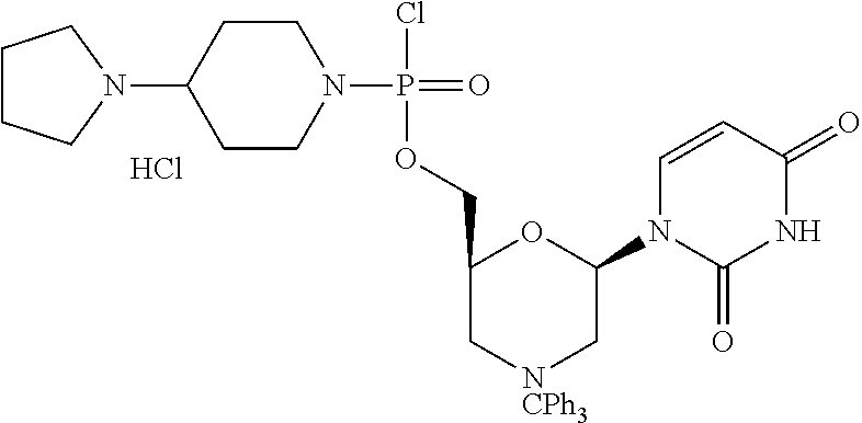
N1(P(=O)(Cl)OCC2C[NCPh3]CC(N3C(=O)NC(=O)C=C3)O2)CCC(N2CCCC2)CC1.Cl
